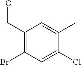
C1(C=O)=C(Br)C=C(Cl)C(C)=C1
